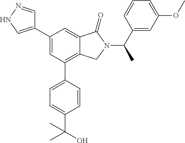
C1=NNC=C1C1=CC(C2=CC=C(C(O)(C)C)C=C2)=C2C(=C1)C(=O)N(C(C1=CC(OC)=CC=C1)C)C2
